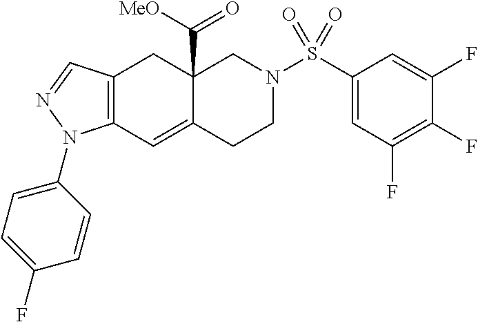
C12=C(C=NN1C1=CC=C(F)C=C1)CC1(C(=O)[MeO])C(=C2)CCN(S(C2=CC(F)=C(F)C(F)=C2)(=O)=O)C1
